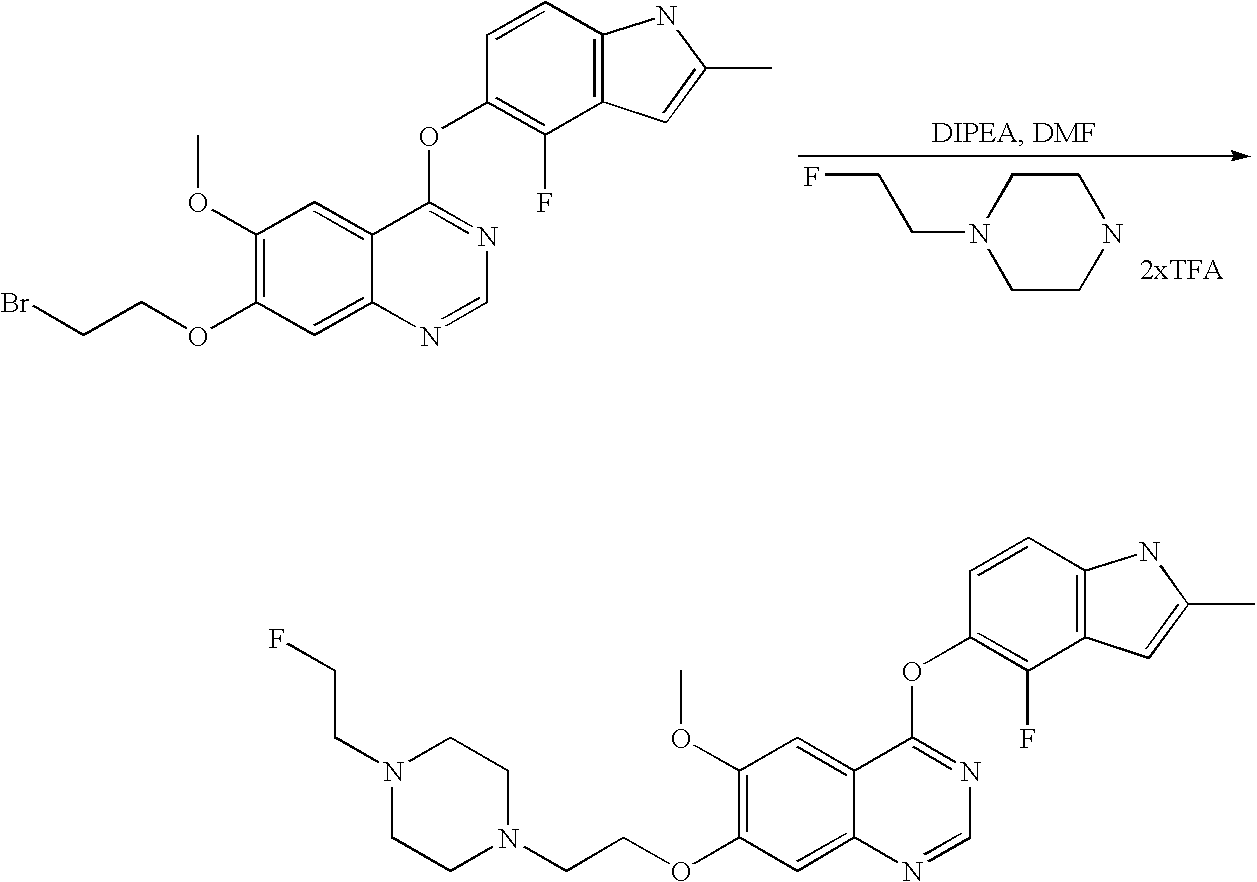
C1CN(CCF)CCN1.C1(OC)=C(OCCBr)C=C2C(=C1)C(OC1=C(F)C3=C(C=C1)NC(C)=C3)=NC=N2.C1(OC)=C(OCCN2CCN(CCF)CC2)C=C2C(=C1)C(OC1=C(F)C3=C(C=C1)NC(C)=C3)=NC=N2
